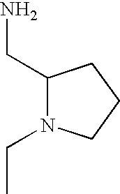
C1(CN)N(CC)CCC1
